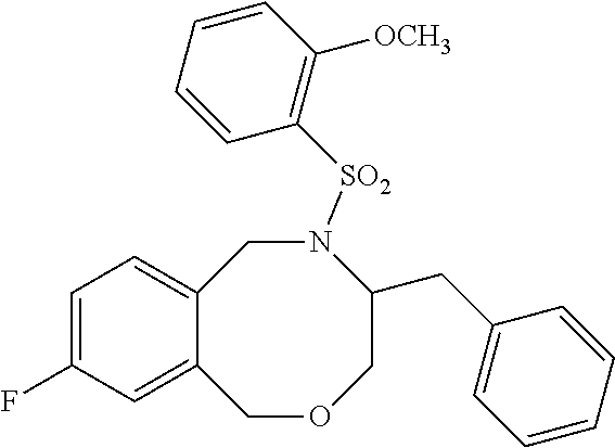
C12=CC=C(F)C=C1COCC(CC1=CC=CC=C1)N([SO2]C1=C([OCH3])C=CC=C1)C2
